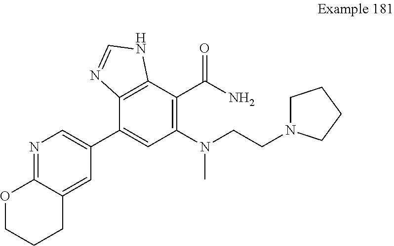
N1=C2C(=CC(C3=CC(N(CCN4CCCC4)C)=C(C(N)=O)C4=C3N=CN4)=C1)CCCO2
